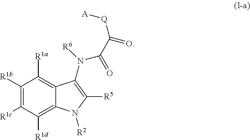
C1([R1b])=C([R1c])C([R1d])=C2C(=C1[R1a])C(N(C(C(=O)[Q][A])=O)[R6])=C([R5])N2[R2]
